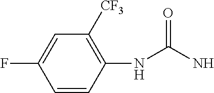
C1(NC(N)=O)=C([CF3])C=C(F)C=C1
